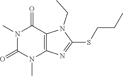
N1(C)C(=O)N(C)C2=C(C1=O)N(CC)C(SCCC)=N2
